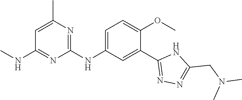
C1(NC2=CC=C(OC)C(C3=NN=C(CN(C)C)N3)=C2)=NC(C)=CC(NC)=N1
